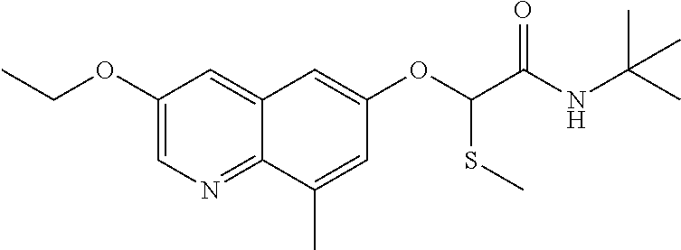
C1(OCC)=CN=C2C(=C1)C=C(OC(C(NC(C)(C)C)=O)SC)C=C2C
